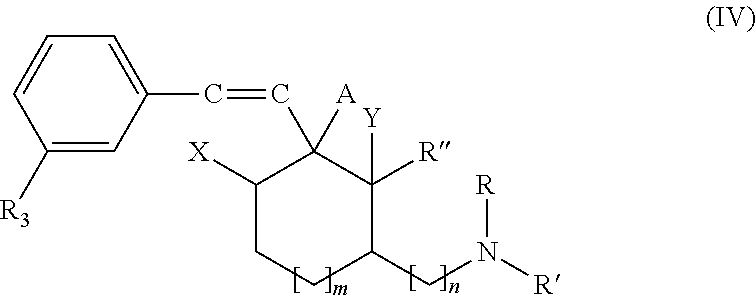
C1([R3])=CC(C=CC2([A])C([X])CCC(CN([R])[R])C2([R])[Y])=CC=C1
